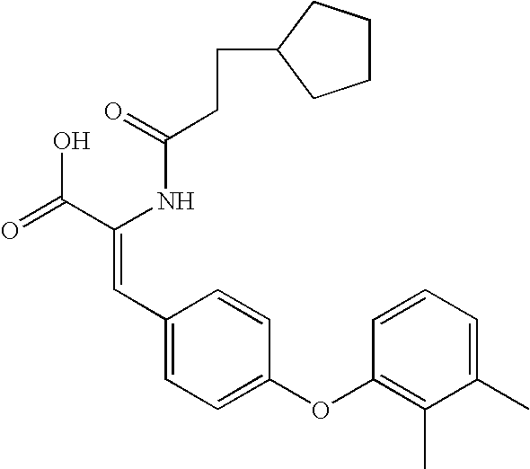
C(=O)(NC(C(=O)O)=CC1=CC=C(OC2=C(C)C(C)=CC=C2)C=C1)CCC1CCCC1
